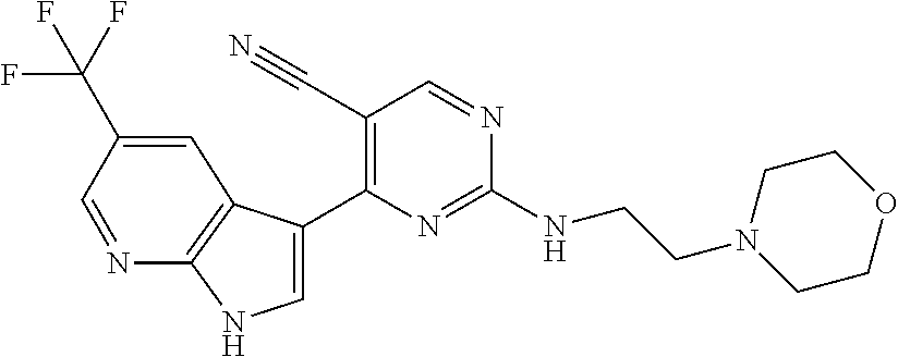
C(NC1=NC(C2=CNC3=C2C=C(C(F)(F)F)C=N3)=C(C#N)C=N1)CN1CCOCC1
